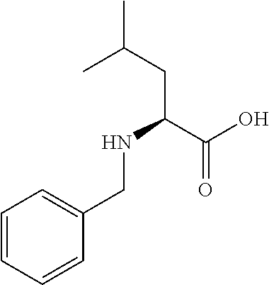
C1=CC=CC(CNC(CC(C)C)C(O)=O)=C1
